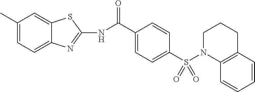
N(C(=O)C1=CC=C(S(N2C3=C(CCC2)C=CC=C3)(=O)=O)C=C1)C1=NC2=CC=C(C)C=C2S1
